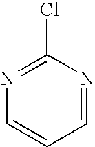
N1=C(Cl)N=CC=C1
